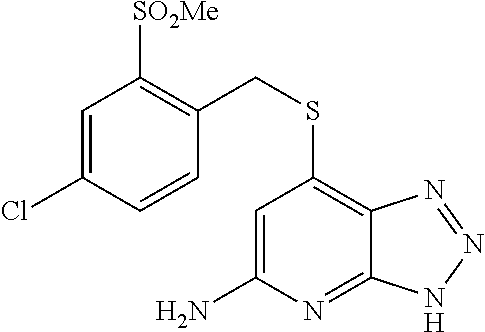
[SO2Me]C1=C(CSC2=C3C(=NC(N)=C2)NN=N3)C=CC(Cl)=C1
